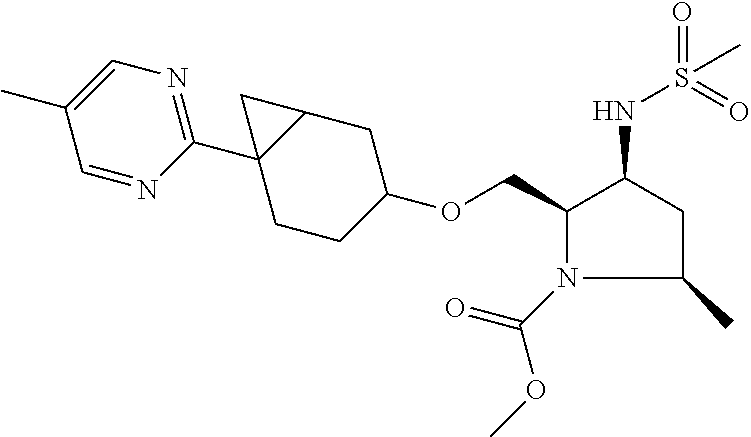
C1(COC2CCC3(C4=NC=C(C)C=N4)C(C2)C3)N(C(=O)OC)C(C)CC1NS(=O)(=O)C
